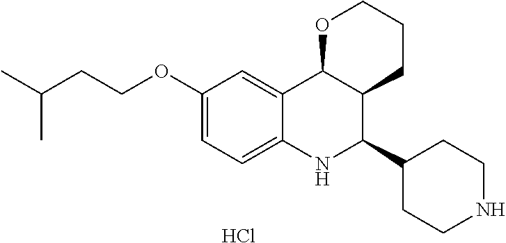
Cl.C12=CC(OCCC(C)C)=CC=C1NC(C1CCNCC1)C1C2OCCC1
